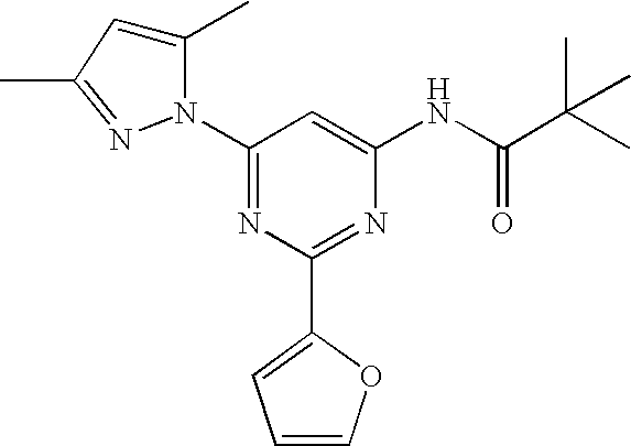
N1(C2=NC(C3=CC=CO3)=NC(NC(C(C)(C)C)=O)=C2)C(C)=CC(C)=N1
